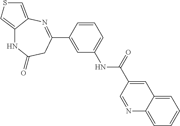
C12=CSC=C1N=C(C1=CC(NC(=O)C3=CC4=CC=CC=C4N=C3)=CC=C1)CC(=O)N2
